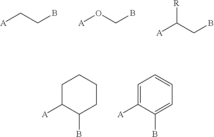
C1C([A])C(B)CCC1.C1=C([A])C(B)=CC=C1.[A]CCB.[A]OCB.[A]C(CB)[R]
